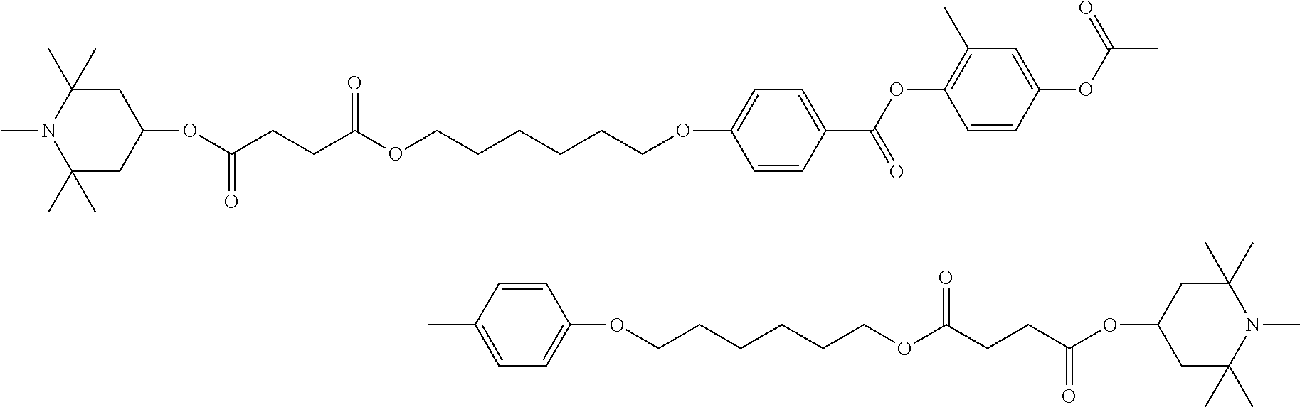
C1C(C)(C)N(C)C(C)(C)CC1OC(CCC(OCCCCCCOC1=CC=C(C(OC2=C(C)C=C(OC(C)=O)C=C2)=O)C=C1)=O)=O.C1C(C)(C)N(C)C(C)(C)CC1OC(CCC(OCCCCCCOC1=CC=C(C)C=C1)=O)=O
